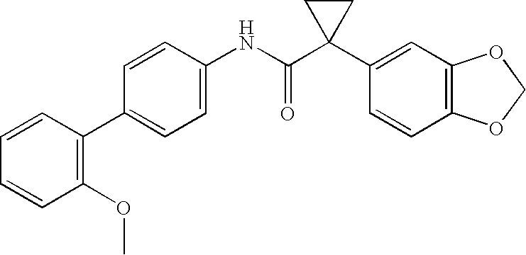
C1(C2=CC=C(NC(C3(C4=CC5=C(C=C4)OCO5)CC3)=O)C=C2)=C(OC)C=CC=C1
